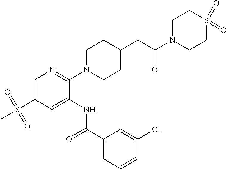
C1=C(S(=O)(=O)C)C=C(NC(C2=CC=CC(Cl)=C2)=O)C(N2CCC(CC(N3CCS(=O)(=O)CC3)=O)CC2)=N1
